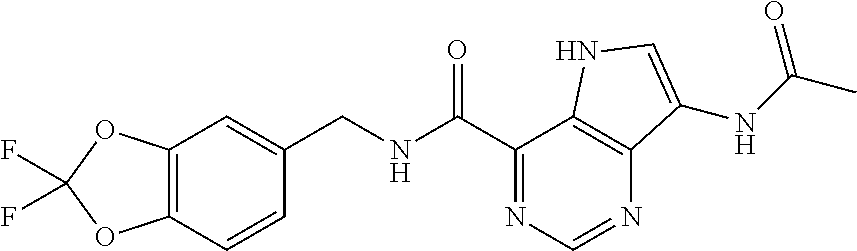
C12=C(C=CC(CNC(C3=NC=NC4=C3NC=C4NC(C)=O)=O)=C1)OC(F)(F)O2
